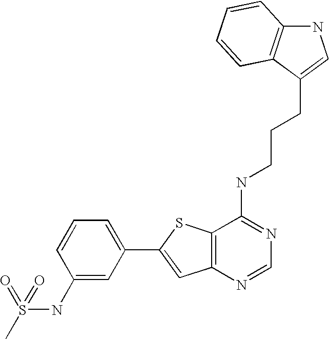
C1=C(C2=CC3=C(S2)C(NCCCC2=CNC4=C2C=CC=C4)=NC=N3)C=C(NS(=O)(C)=O)C=C1
